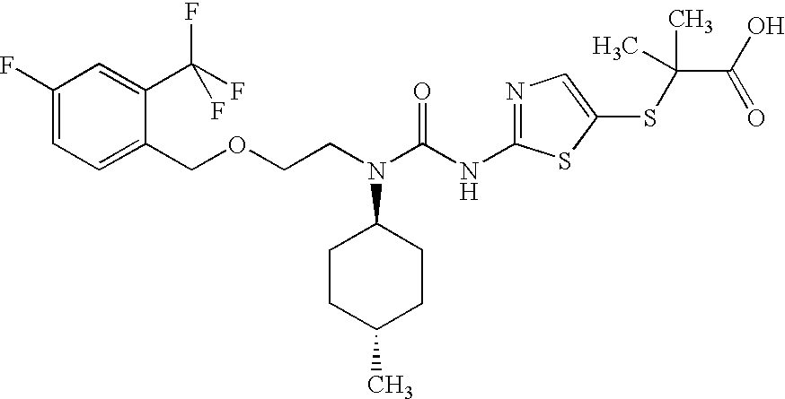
C1(F)=CC=C(COCCN(C(NC2=NC=C(SC(C(O)=O)(C)C)S2)=O)C2CCC(C)CC2)C(C(F)(F)F)=C1
